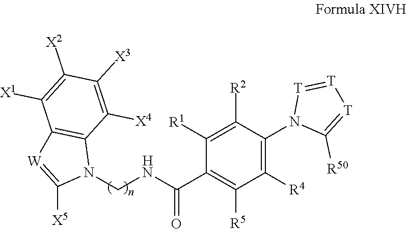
C1(C(=O)NCN2C3=C([W]=C2[X5])C([X1])=C([X2])C([X3])=C3[X4])=C([R5])C([R4])=C(N2C([R50])=[T][T]=[T]2)C([R2])=C1[R1].[H]
